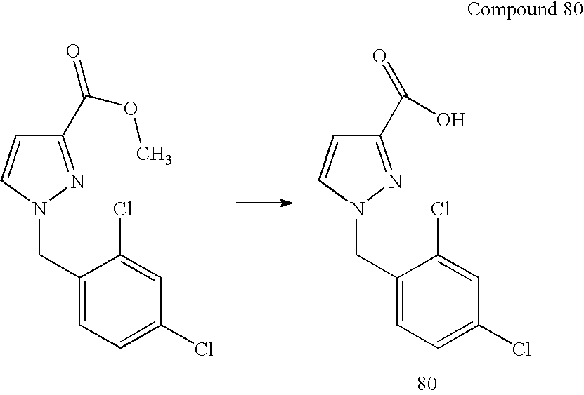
C1=CN(CC2=CC=C(Cl)C=C2Cl)N=C1C(=O)O.C1=CN(CC2=CC=C(Cl)C=C2Cl)N=C1C(=O)OC
